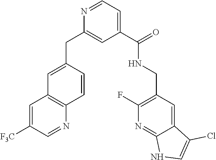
C1=C(CC2=CC(C(NCC3=C(F)N=C4C(=C3)C(Cl)=CN4)=O)=CC=N2)C=CC2=C1C=C([F3C])C=N2
